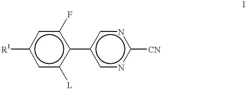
[R1]c1cc([L])c(-c2cnc([CN])nc2)c(F)c1
